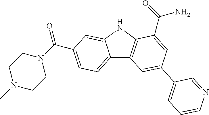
C12=CC=C(C(N3CCN(C)CC3)=O)C=C1NC1=C2C=C(C2=CC=CN=C2)C=C1C(=O)N
